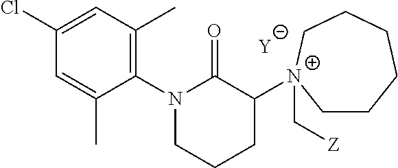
[Y].C1=C(C)C(N2C(=O)C([N+]3(C[Z])CCCCCC3)CCC2)=C(C)C=C1Cl
